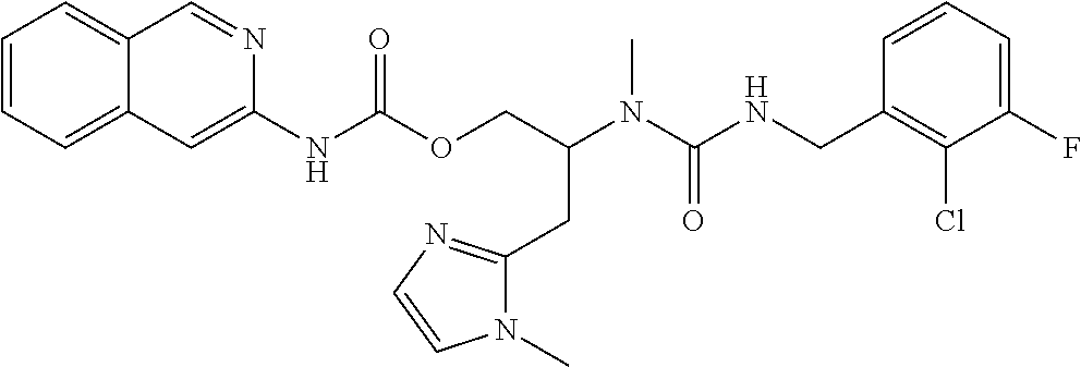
C1=CC(CNC(N(C)C(COC(NC2=CC3=CC=CC=C3C=N2)=O)CC2=NC=CN2C)=O)=C(Cl)C(F)=C1
